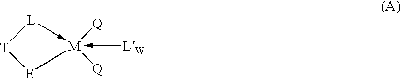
[T]1[L]->[M]([Q])([Q])(-[LW])[E]1
